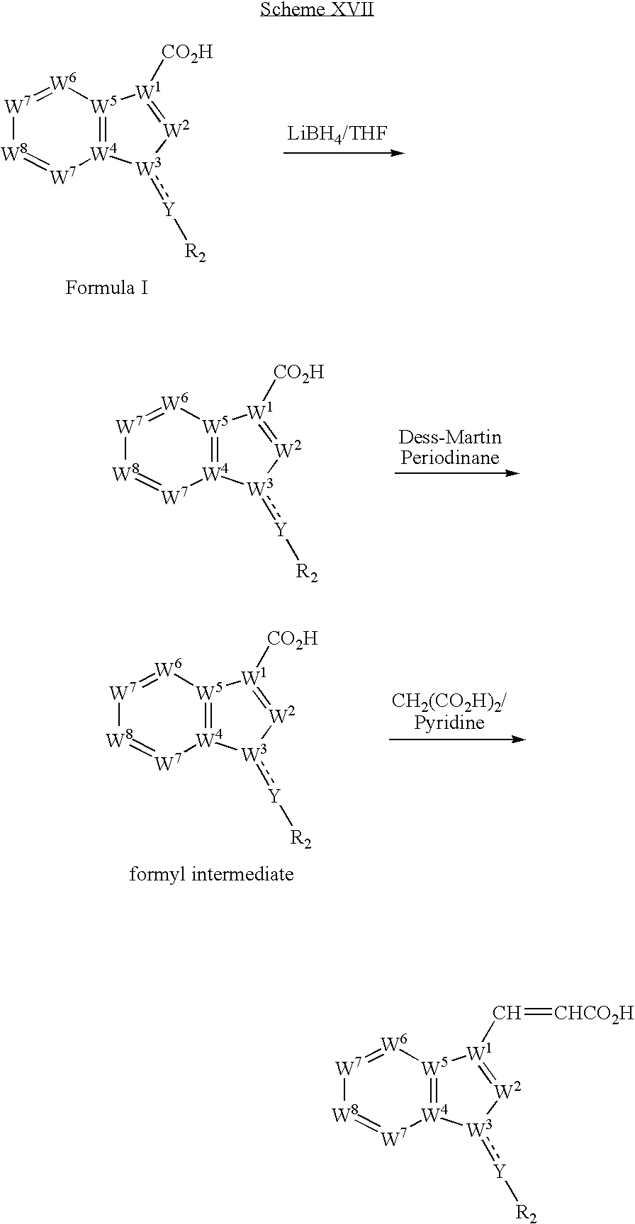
[W7]1=[W6][W5]2=[W4]([W7]=[W8]1)[W3](:[Y][R2])[W2]=[W1]2[CO2H].[W7]1=[W6][W5]2=[W4]([W7]=[W8]1)[W3](:[Y][R2])[W2]=[W1]2[CO2H].[W7]1=[W6][W5]2=[W4]([W7]=[W8]1)[W3](:[Y][R2])[W2]=[W1]2[CO2H].[W7]1=[W6][W5]2=[W4]([W7]=[W8]1)[W3](:[Y][R2])[W2]=[W1]2C=[CHCO2H]
